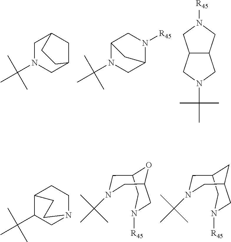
C1N(C(C)(C)C)CC2CC1CC2.C12N(C(C)(C)C)CC(N([R45])C1)C2.C12C(CN([R45])C1)CN(C(C)(C)C)C2.C12C(C(C)(C)C)CN(CC1)CC2.C1N(C(C)(C)C)CC2OC1CN([R45])C2.C1N(C(C)(C)C)CC2CC1CN([R45])C2
